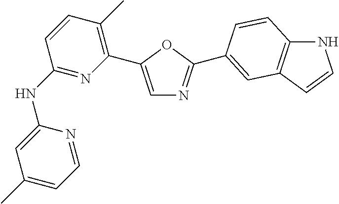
C1=C(C2=C(C)C=CC(NC3=CC(C)=CC=N3)=N2)OC(C2=CC3=C(NC=C3)C=C2)=N1
